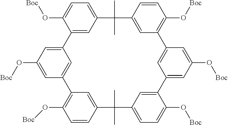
C1=C(O[Boc])C2=CC(=C1)C(C)(C)C1=CC(=C(O[Boc])C=C1)C1=CC(=CC(O[Boc])=C1)C1=CC(=CC=C1O[Boc])C(C)(C)C1=CC(=C(O[Boc])C=C1)C1=CC2=CC(O[Boc])=C1
